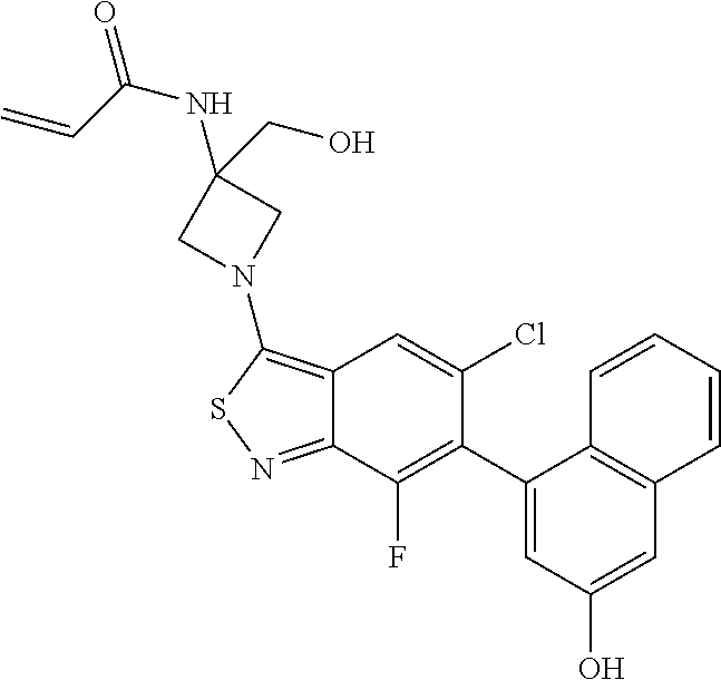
C1(C2=C(F)C3=NSC(N4CC(NC(C=C)=O)(CO)C4)=C3C=C2Cl)=CC(O)=CC2=C1C=CC=C2
